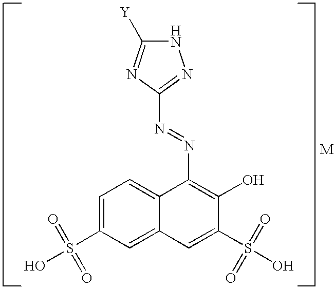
N1C([Y])=NC(N=NC2=C(O)C(S(=O)(=O)O)=CC3=CC(S(O)(=O)=O)=CC=C23)=N1
